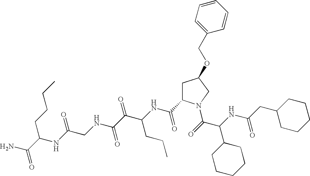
C1(CC(NC(C(=O)N2CC(OCC3=CC=CC=C3)CC2C(NC(C(C(NCC(NC(CCCC)C(N)=O)=O)=O)=O)CCC)=O)C2CCCCC2)=O)CCCCC1
